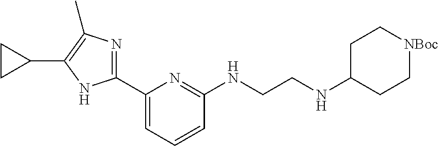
C1(C2=CC=CC(NCCNC3CC[NBoc]CC3)=N2)=NC(C)=C(C2CC2)N1
